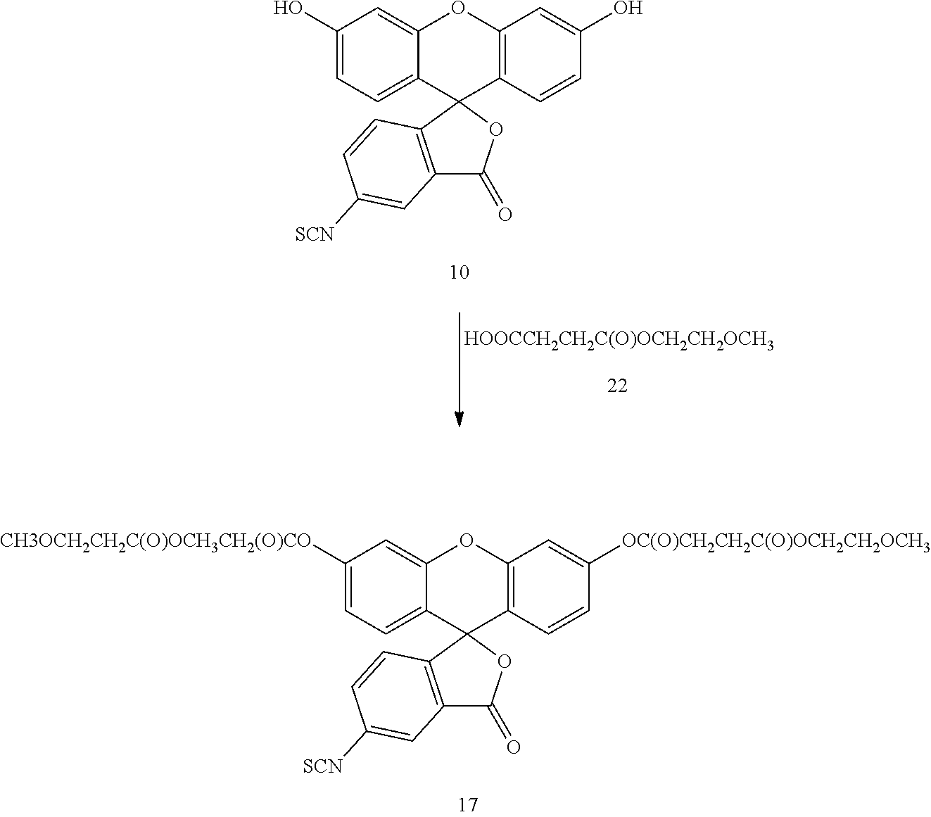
C12=CC(O)=CC=C1C1(C3=C(O2)C=C(O)C=C3)C2=C(C(=O)O1)C=C([SCN])C=C2.[HOOCCH2CH2C(O)OCH2CH2OCH3].C12=CC([CH3OCH2CH2C(O)OCH3CH2(O)CO])=CC=C1C1(C3=C(O2)C=C([OC(O)CH2CH2C(O)OCH2CH2OCH3])C=C3)C2=C(C(=O)O1)C=C([SCN])C=C2
